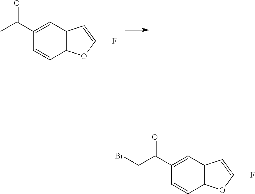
C12=C(C=CC(C(C)=O)=C1)OC(F)=C2.C12=C(C=CC(C(CBr)=O)=C1)OC(F)=C2
